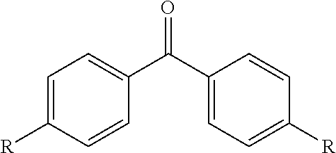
C1=C([R])C=CC(C(C2=CC=C([R])C=C2)=O)=C1
